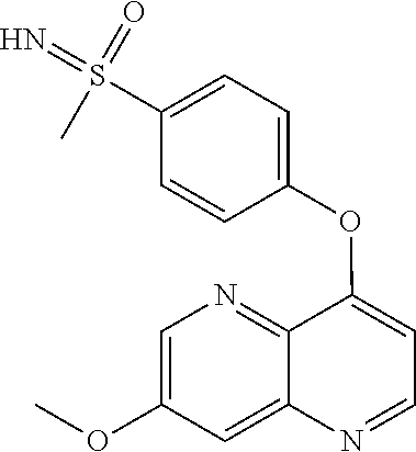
C1=C(OC)C=C2C(=N1)C(OC1=CC=C(S(=N)(=O)C)C=C1)=CC=N2
